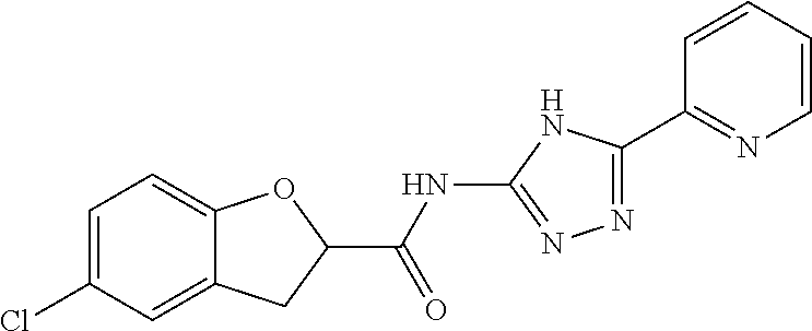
C12=CC(Cl)=CC=C1OC(C(NC1=NN=C(C3=NC=CC=C3)N1)=O)C2
